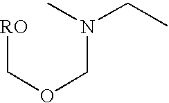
[RO]COCN(CC)C
